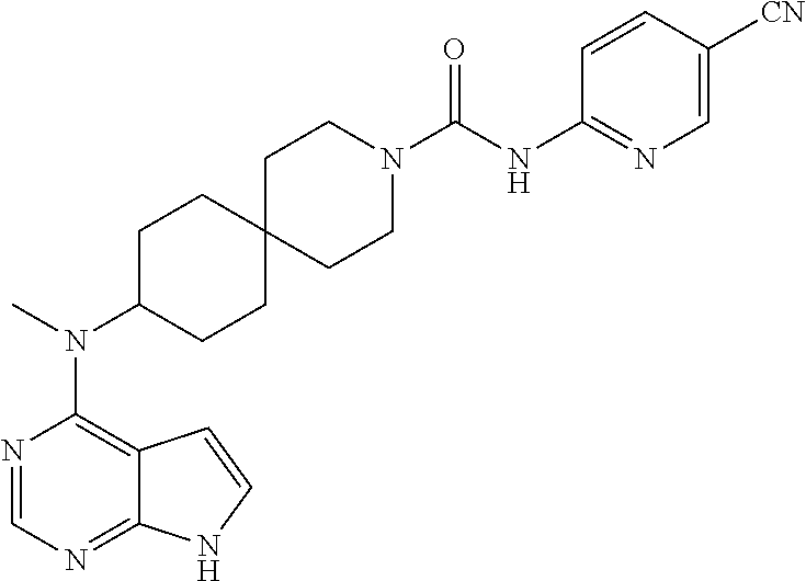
N1=CN=C2C(=C1N(C)C1CCC3(CC1)CCN(C(NC1=NC=C([CN])C=C1)=O)CC3)C=CN2
